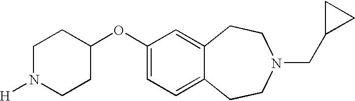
C1=C(OC2CCN([H])CC2)C=C2C(=C1)CCN(CC1CC1)CC2
